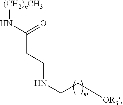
C(C(N[(CH2)nCH3])=O)CNCC[OR3]
